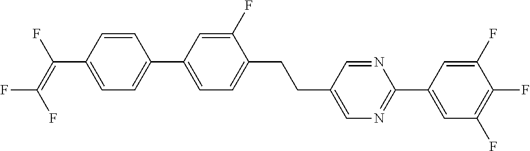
C(C1=CN=C(C2=CC(F)=C(F)C(F)=C2)N=C1)CC1=CC=C(C2=CC=C(C(=C(F)F)F)C=C2)C=C1F
